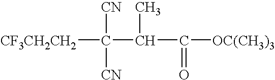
[CF3CH2CH2]C([CN])([CN])C(C(=O)[OC(CH3)3])C
